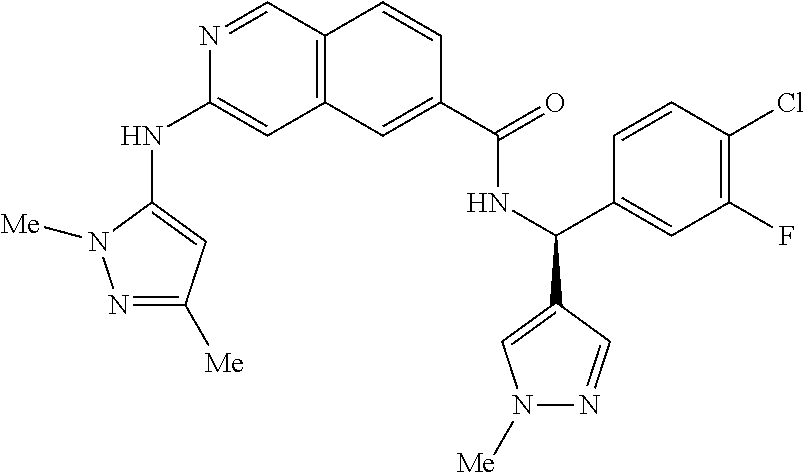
N1=CC2=C(C=C1NC1=CC([Me])=NN1[Me])C=C(C(=O)NC(C1=CC(F)=C(Cl)C=C1)C1=CN([Me])N=C1)C=C2
